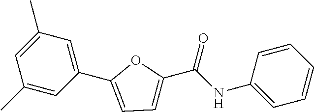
C1(C)=CC(C)=CC(C2=CC=C(C(NC3=CC=CC=C3)=O)O2)=C1
